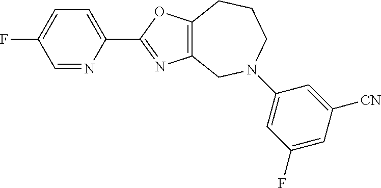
C1(F)=CC=C(C2=NC3=C(O2)CCCN(C2=CC(F)=CC([CN])=C2)C3)N=C1
